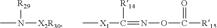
CN([R29])[X2R30].C[X1]C(=NOC(=O)[R15])[R14]
